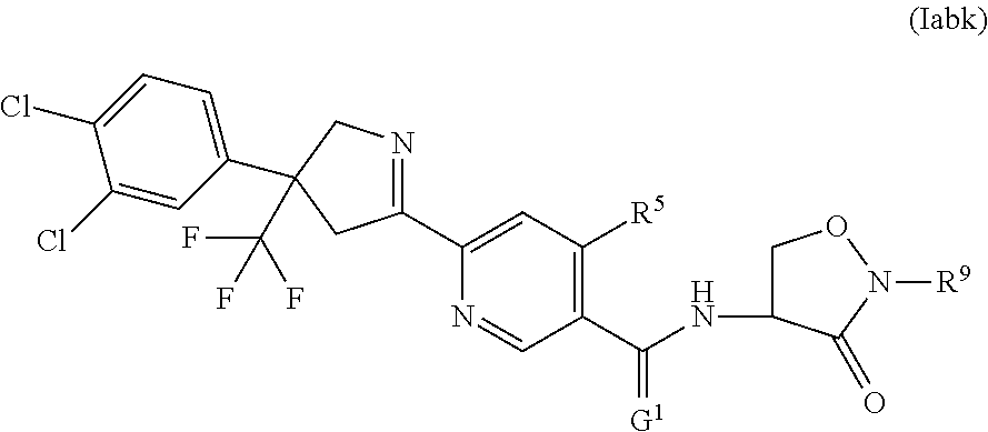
C1(C2=CC([R5])=C(C(NC3CON([R9])C3=O)=[G1])C=N2)=NCC(C2=CC=C(Cl)C(Cl)=C2)(C(F)(F)F)C1
